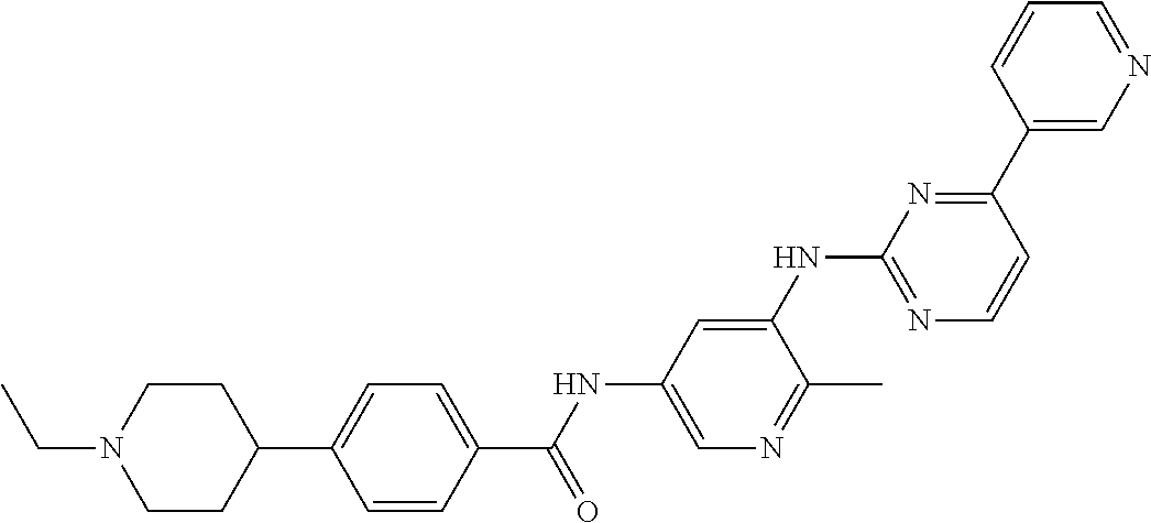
C1=CC(C(NC2=CN=C(C)C(NC3=NC=CC(C4=CN=CC=C4)=N3)=C2)=O)=CC=C1C1CCN(CC)CC1
